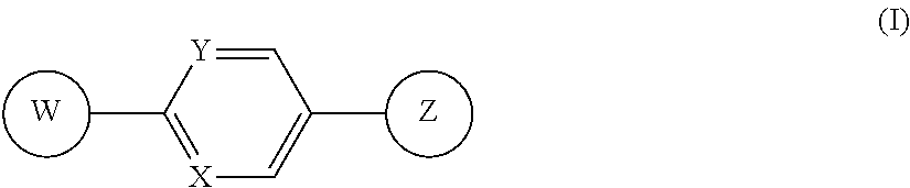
C1=[Y]C(C)=[X]C=C1C.[W].[Z]
